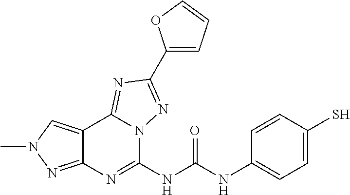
C1(C2=NN3C(NC(NC4=CC=C(S)C=C4)=O)=NC4=NN(C)C=C4C3=N2)=CC=CO1
